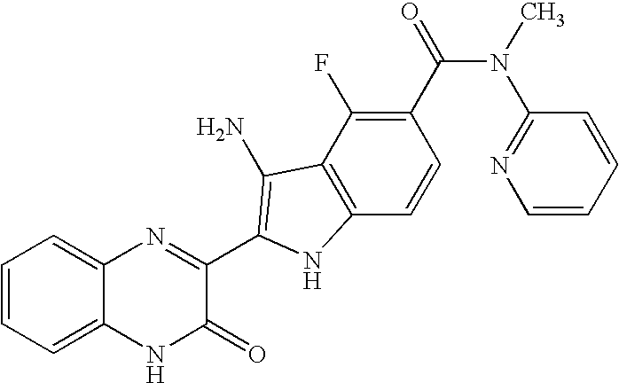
C1=C2C(=CC=C1)N=C(C1=C(N)C3=C(C=CC(C(=O)N(C)C4=NC=CC=C4)=C3F)N1)C(=O)N2
